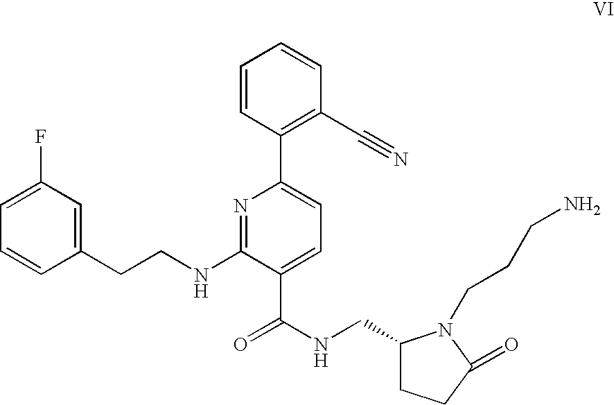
C1=C(F)C=C(CCNC2=NC(C3=C(C#N)C=CC=C3)=CC=C2C(NCC2CCC(=O)N2CCCN)=O)C=C1
